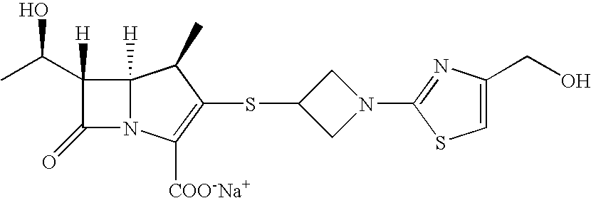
C1(C(C)O)([H])C(=O)N2C1([H])C(C)C(SC1CN(C3=NC(CO)=CS3)C1)=C2[COO-Na+]
